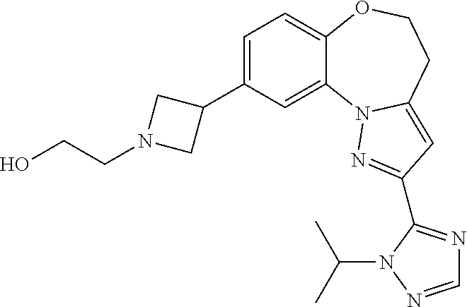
C1=C(C2CN(CCO)C2)C=C2C(=C1)OCCC1=CC(C3=NC=NN3C(C)C)=NN21
